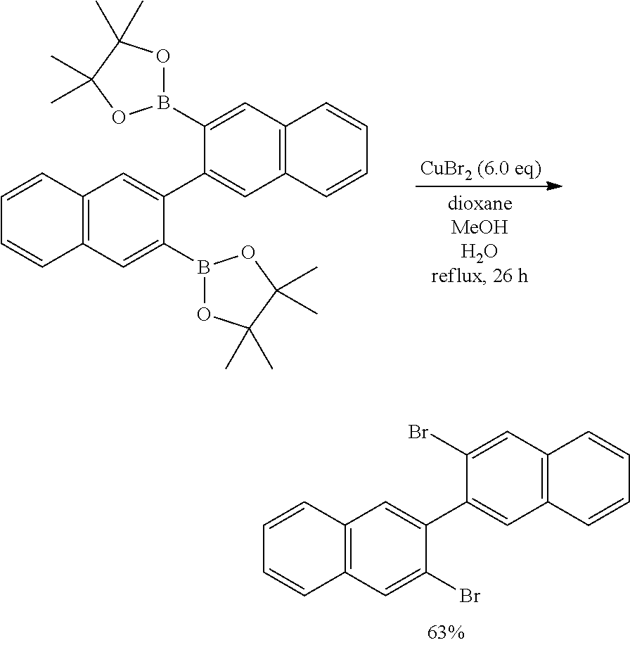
C12=C(C=C(B3OC(C)(C)C(C)(C)O3)C(C3=CC4=C(C=C3B3OC(C)(C)C(C)(C)O3)C=CC=C4)=C1)C=CC=C2.C12=C(C=C(Br)C(C3=CC4=C(C=C3Br)C=CC=C4)=C1)C=CC=C2
